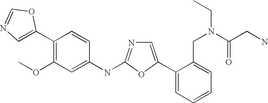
C1(C2=CN=C(NC3=CC(OC)=C(C4=CN=CO4)C=C3)O2)=CC=CC=C1CN(CC)C(=O)CN
